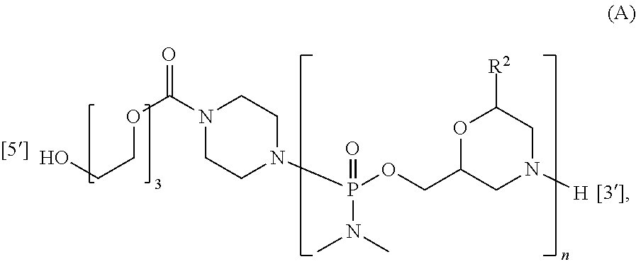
N1(C(OCCO)=O)CCN(P(OCC2CN([H])CC([R2])O2)(N(C)C)=O)CC1
